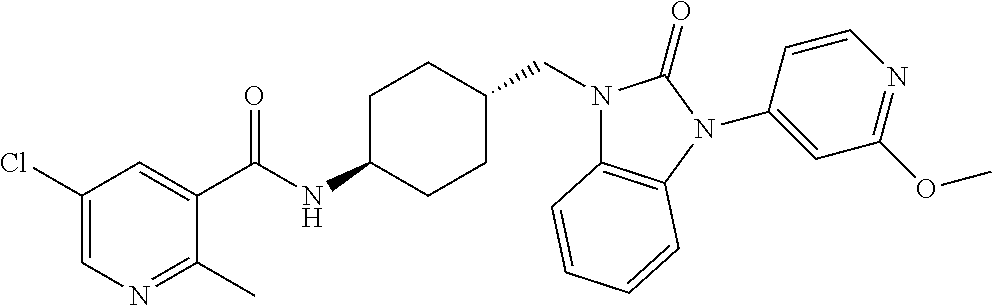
C1(C(NC2CCC(CN3C4=C(N(C5=CC(OC)=NC=C5)C3=O)C=CC=C4)CC2)=O)=CC(Cl)=CN=C1C
